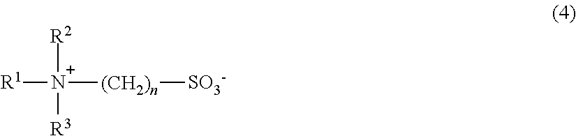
[R1][N+]([(CH2)n][SO3-])([R2])[R3]
